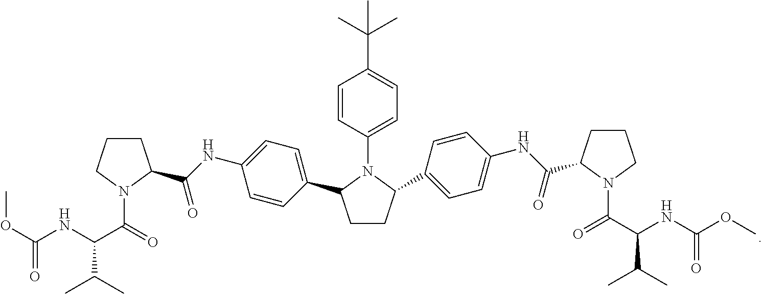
C1CCN(C(C(C(C)C)NC(=O)OC)=O)C1C(NC1=CC=C(C2CCC(C3=CC=C(NC(=O)C4CCCN4C(=O)C(C(C)C)NC(=O)OC)C=C3)N2C2=CC=C(C(C)(C)C)C=C2)C=C1)=O
